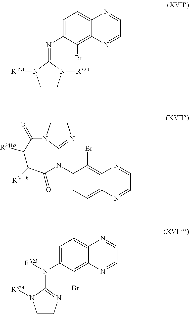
C1=C(N=C2N([R323])CCN2[R323])C(Br)=C2C(=C1)N=CC=N2.C1=C(N2C3=NCCN3C(=O)C([R341a])C([R341b])C2=O)C(Br)=C2C(=C1)N=CC=N2.C1=C(N(C2=NCCN2[R323])[R323])C(Br)=C2C(=C1)N=CC=N2
